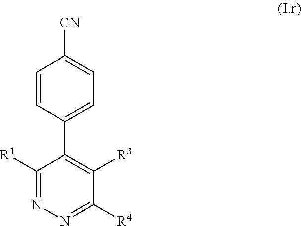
C1=CC(C2=C([R3])C([R4])=NN=C2[R1])=CC=C1[CN]
